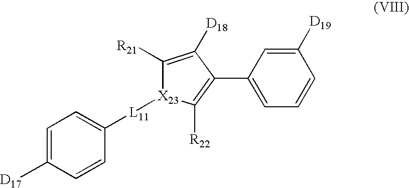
C1=C([D17])C=CC([L11][X23]2C([R21])=C([D18])C(C3=CC=CC([D19])=C3)=C2[R22])=C1
